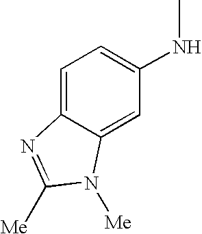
C1=C2C(=CC=C1NC)N=C([Me])N2[Me]
